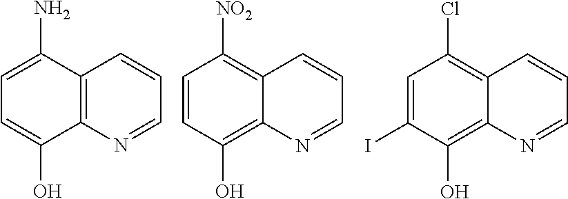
C1=C(N)C2=C(C(O)=C1)N=CC=C2.C1=CC(O)=C2C(=C1[NO2])C=CC=N2.C1=C(I)C(O)=C2C(=C1Cl)C=CC=N2
